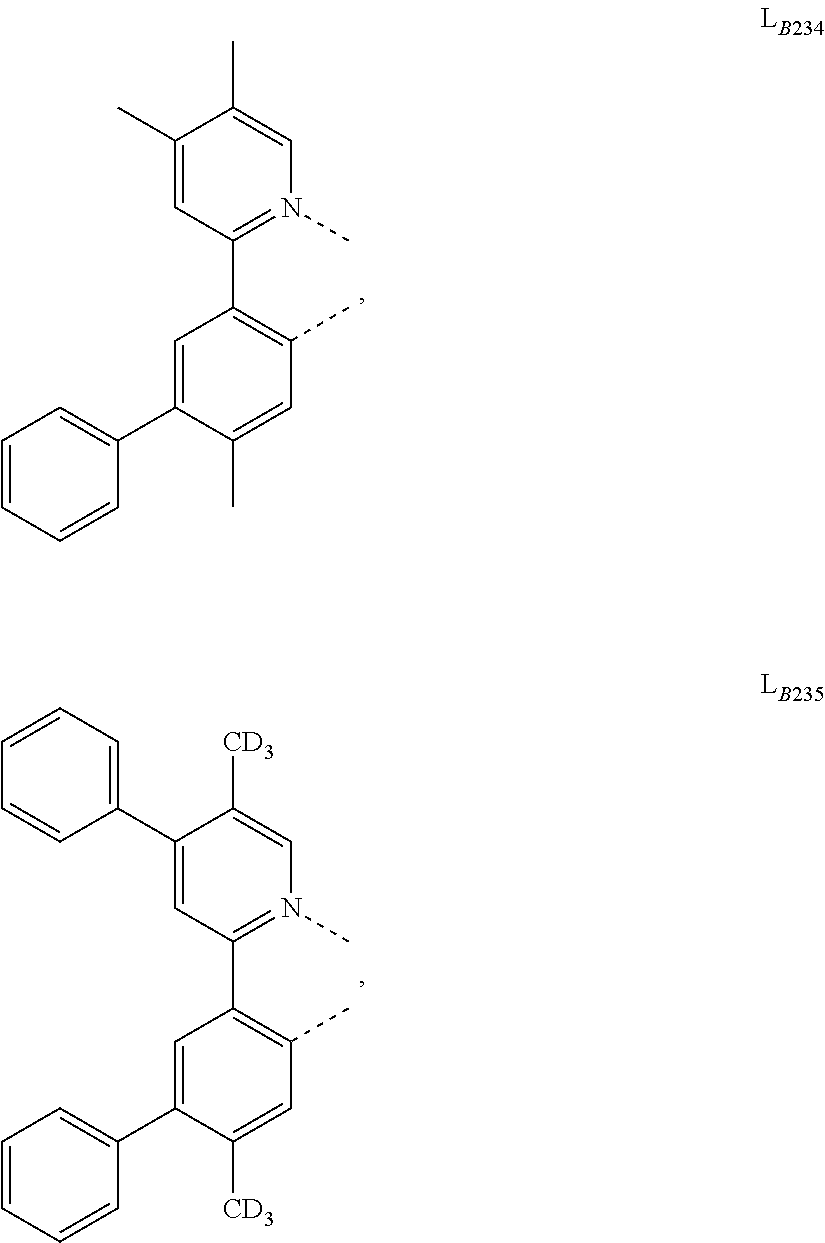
C1=C(C2=CC=CC=C2)C(C)=CC(C)=C1C1=N(C)C=C(C)C(C)=C1.C1=C(C2=CC=CC=C2)C([CD3])=CC(C)=C1C1=N(C)C=C([CD3])C(C2=CC=CC=C2)=C1
